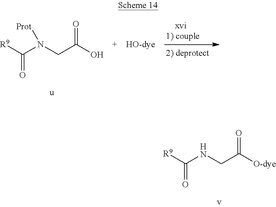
[R9]C(N(CC(O)=O)[Prot])=O.[R9]C(NCC([O-dye])=O)=O
